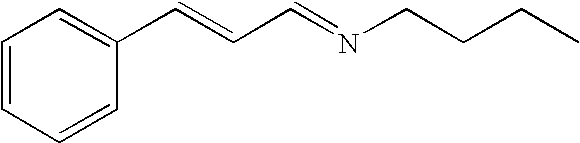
C1=CC=CC(C=CC=NCCCC)=C1
